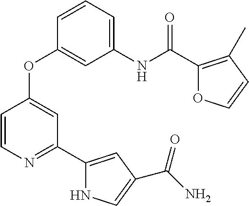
C1(NC(C2=C(C)C=CO2)=O)=CC=CC(OC2=CC(C3=CC(C(N)=O)=CN3)=NC=C2)=C1
